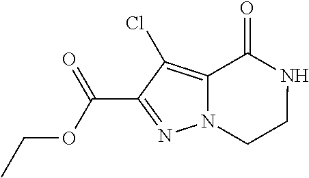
N12C(=C(Cl)C(C(OCC)=O)=N1)C(=O)NCC2
